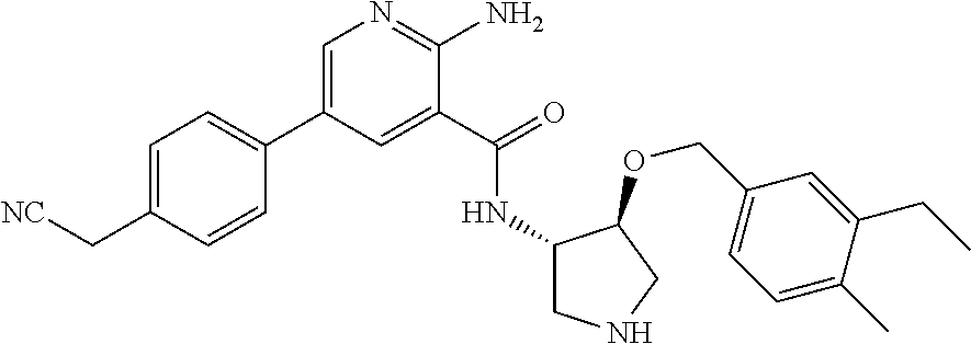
C1=CC(C[NC])=CC=C1C1=CN=C(N)C(C(=O)NC2CNCC2OCC2=CC=C(C)C(CC)=C2)=C1
